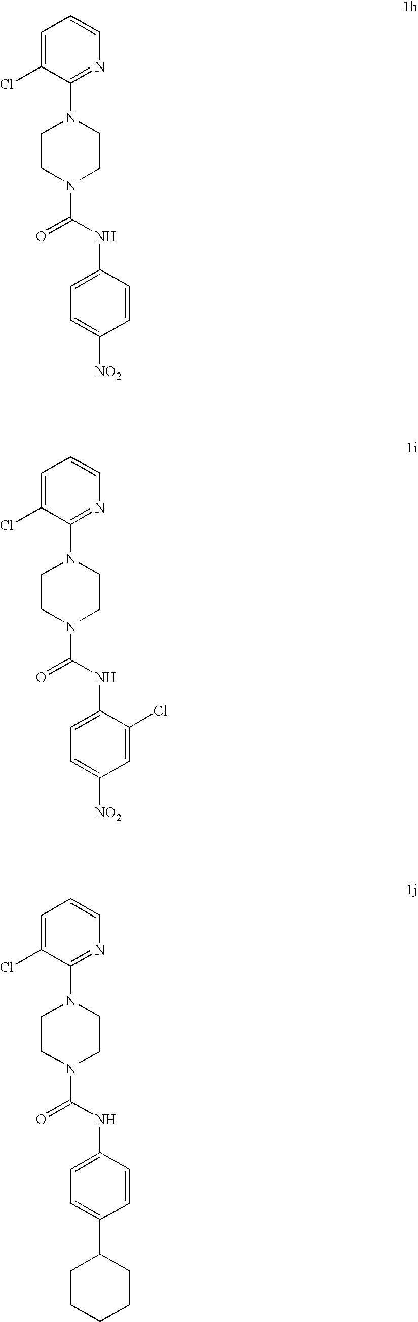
C1=C(Cl)C(N2CCN(C(NC3=CC=C([NO2])C=C3Cl)=O)CC2)=NC=C1.C1=C(Cl)C(N2CCN(C(NC3=CC=C(C4CCCCC4)C=C3)=O)CC2)=NC=C1.C1=C(Cl)C(N2CCN(C(NC3=CC=C([NO2])C=C3)=O)CC2)=NC=C1
